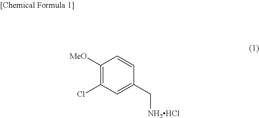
C1([MeO])=C(Cl)C=C(C[NH2HCl])C=C1
